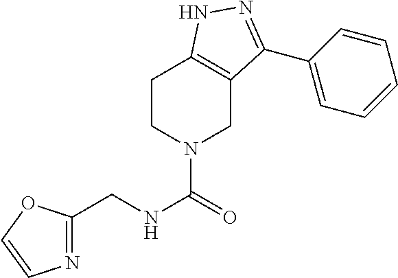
C1CN(C(=O)NCC2=NC=CO2)CC2=C1NN=C2C1=CC=CC=C1
